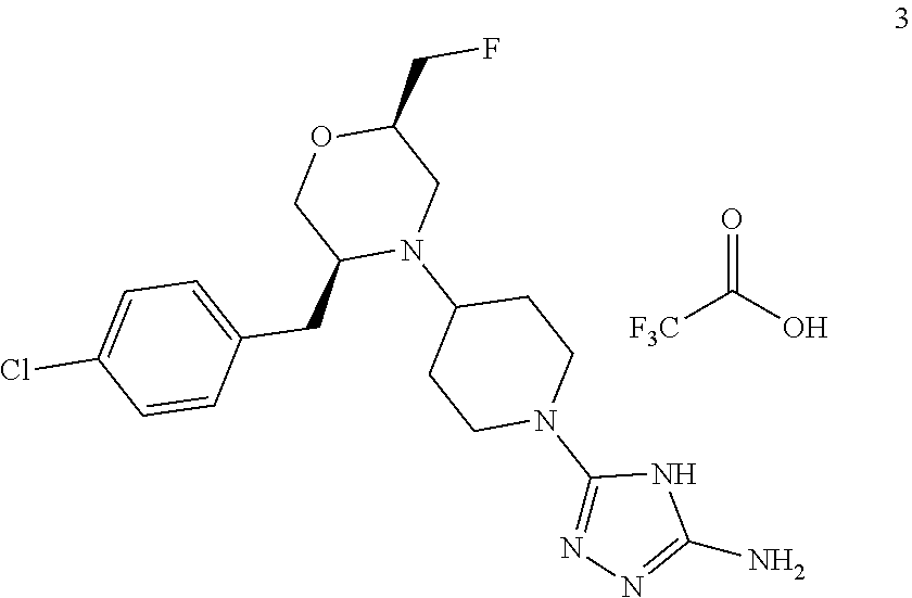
C(O)(=O)[F3C].N1(C2=NN=C(N)N2)CCC(N2C(CC3=CC=C(Cl)C=C3)COC(CF)C2)CC1
